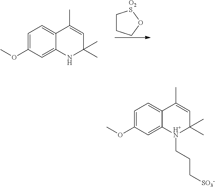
C1=C(OC)C=C2C(=C1)C(C)=CC(C)(C)N2.C1CCO[O2S]1.C1=C(OC)C=C2C(=C1)C(C)=CC(C)(C)[H+N]2CCC[SO3-]
